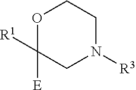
O1C([R1])([E])CN([R3])CC1
